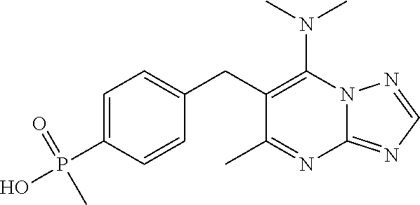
N12C(=NC=N1)N=C(C)C(CC1=CC=C(P(O)(=O)C)C=C1)=C2N(C)C
